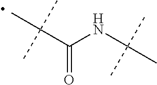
C(C(NC(C)(C)C)=O)(C)(C)C
